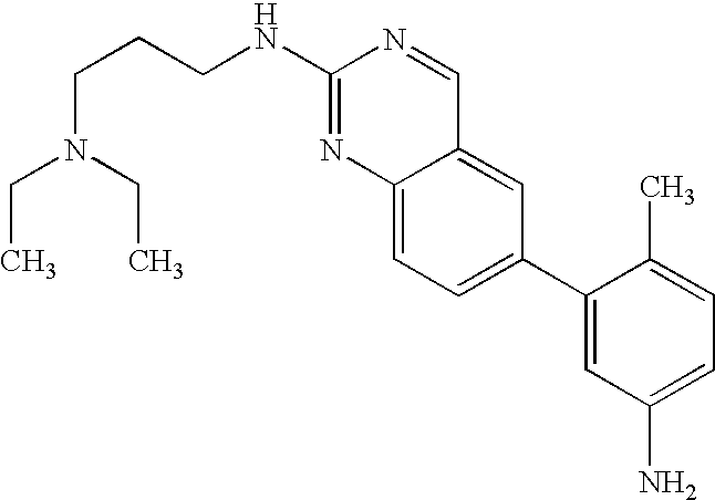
C12=CC=C(C3=CC(N)=CC=C3C)C=C1C=NC(NCCCN(CC)CC)=N2
